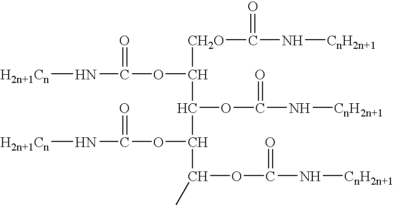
[CH2O](C(C(OC(=O)N[CnH2n+1])C(C(OC(N[CnH2n+1])=O)C)OC(N[H2n+1Cn])=O)OC(N[H2n+1Cn])=O)C(N[CnH2n+1])=O
